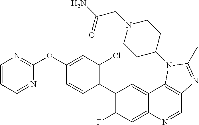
C1=CC=NC(OC2=CC(Cl)=C(C3=C(F)C=C4C(=C3)C3=C(C=N4)N=C(C)N3C3CCN(CC(N)=O)CC3)C=C2)=N1
